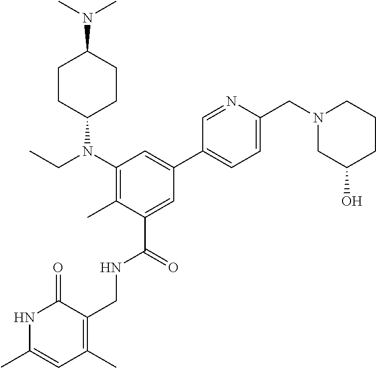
C1(N(CC)C2CCC(N(C)C)CC2)=C(C)C(C(=O)NCC2=C(C)C=C(C)NC2=O)=CC(C2=CC=C(CN3CC(O)CCC3)N=C2)=C1
